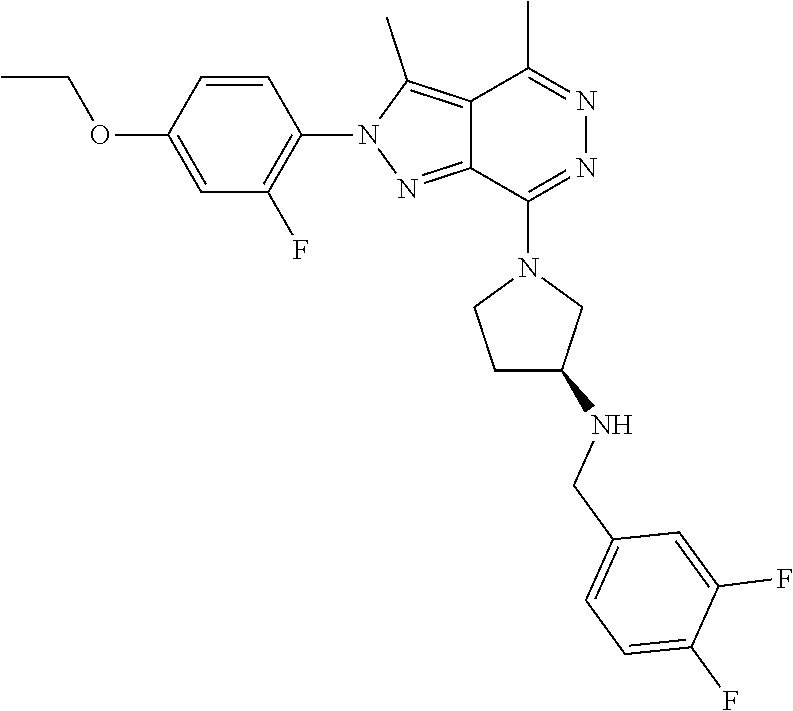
C1=C(OCC)C=CC(N2N=C3C(=C2C)C(C)=NN=C3N2CCC(NCC3=CC=C(F)C(F)=C3)C2)=C1F
